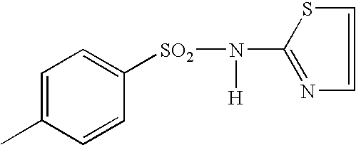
C1=CN=C(N([SO2]C2=CC=C(C)C=C2)[H])S1
